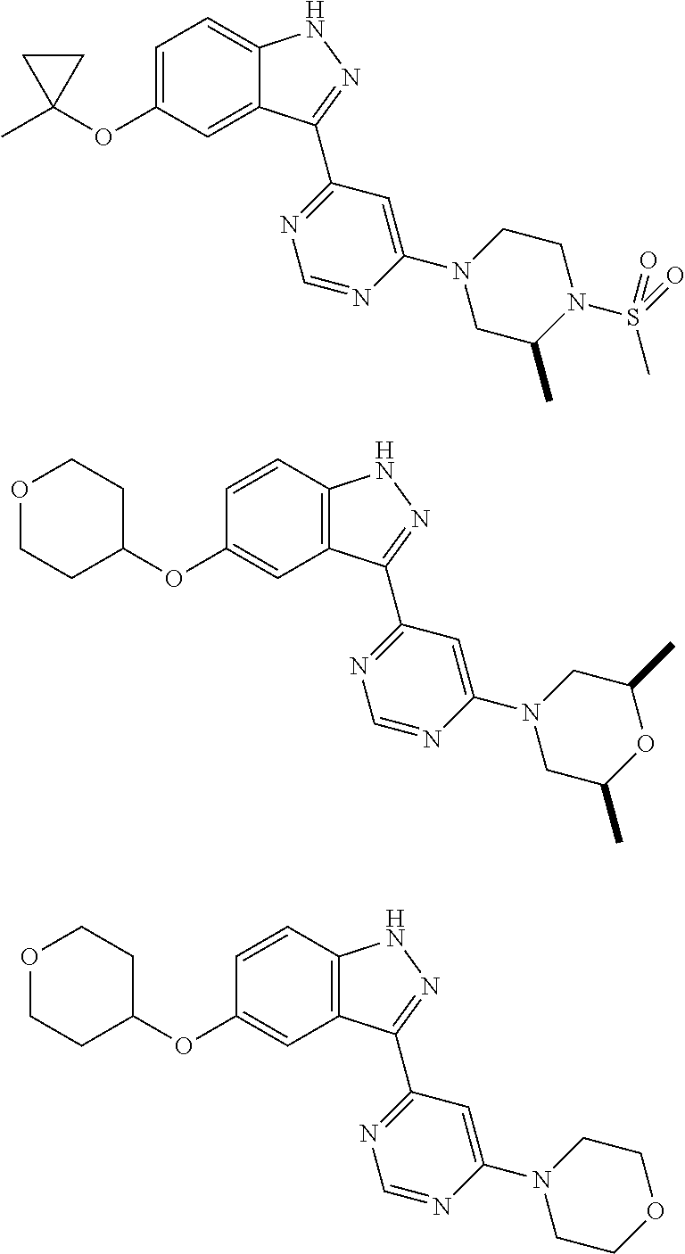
C1(OC2(C)CC2)=CC=C2C(=C1)C(C1=NC=NC(N3CC(C)N(S(C)(=O)=O)CC3)=C1)=NN2.C1(OC2CCOCC2)=CC2=C(NN=C2C2=NC=NC(N3CC(C)OC(C)C3)=C2)C=C1.C1(OC2CCOCC2)=CC2=C(NN=C2C2=NC=NC(N3CCOCC3)=C2)C=C1
